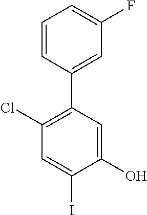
C1(Cl)=C(C2=CC(F)=CC=C2)C=C(O)C(I)=C1
